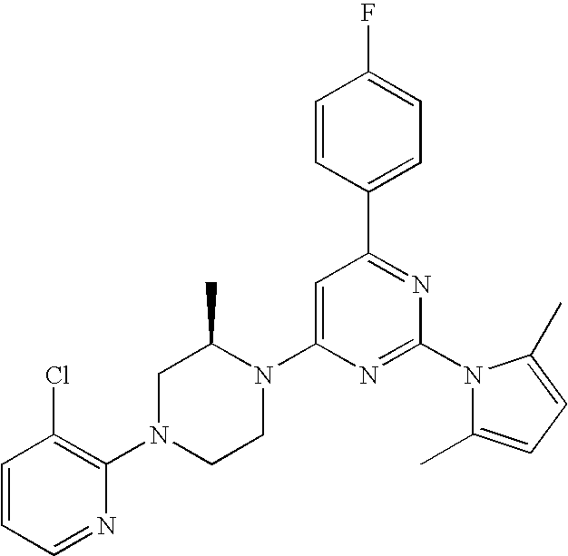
C1=CC(C2=NC(N3C(C)=CC=C3C)=NC(N3C(C)CN(C4=C(Cl)C=CC=N4)CC3)=C2)=CC=C1F
